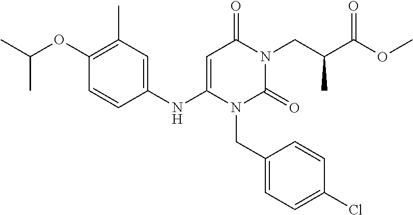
C1(C)=C(OC(C)C)C=CC(NC2=CC(=O)N(CC(C(OC)=O)C)C(=O)N2CC2=CC=C(Cl)C=C2)=C1
